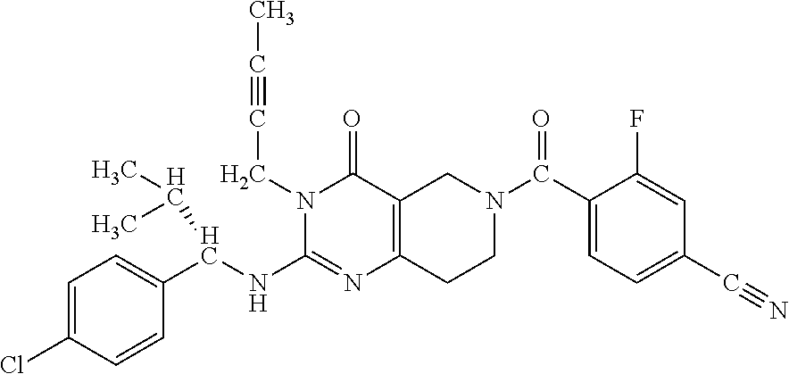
C1=C(Cl)C=CC(C(NC2=NC3=C(C(=O)N2CC#CC)CN(C(=O)C2=CC=C(C#N)C=C2F)CC3)C(C)C)=C1
